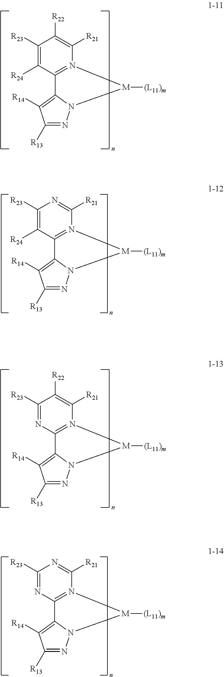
C1([R13])=NN2C(=C1[R14])C1=N([M]2[(L11)m])C([R21])=C([R22])C([R23])=C1[R24].C1([R13])=NN2C(=C1[R14])C1=N([M]2[(L11)m])C([R21])=C([R22])C([R23])=N1.C1([R13])=NN2C(=C1[R14])C1=N([M]2[(L11)m])C([R21])=NC([R23])=C1[R24].C1([R13])=NN2C(=C1[R14])C1=N([M]2[(L11)m])C([R21])=NC([R23])=N1
